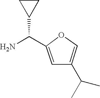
C1(C(N)C2CC2)=CC(C(C)C)=CO1
